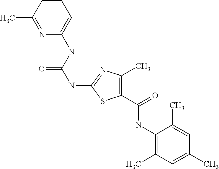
C1=CC(C)=NC(NC(NC2=NC(C)=C(C(NC3=C(C)C=C(C)C=C3C)=O)S2)=O)=C1
